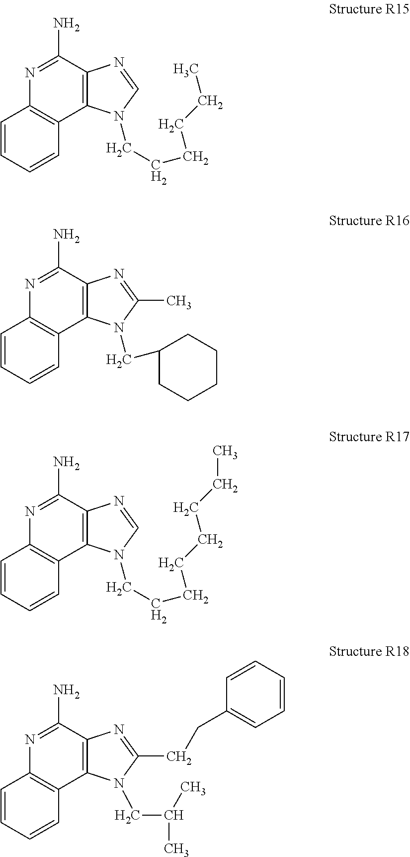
N1=C(N)C2=C(C3=C1C=CC=C3)N(CCCCCC)C=N2.N1=C(N)C2=C(C3=C1C=CC=C3)N(CC1CCCCC1)C(C)=N2.N1=C(N)C2=C(C3=C1C=CC=C3)N(CCCCCCCC)C=N2.N1=C(N)C2=C(C3=C1C=CC=C3)N(CC(C)C)C(CCC1=CC=CC=C1)=N2
